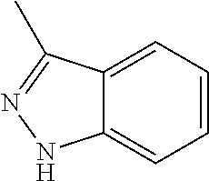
C12=CC=CC=C1C(C)=NN2
